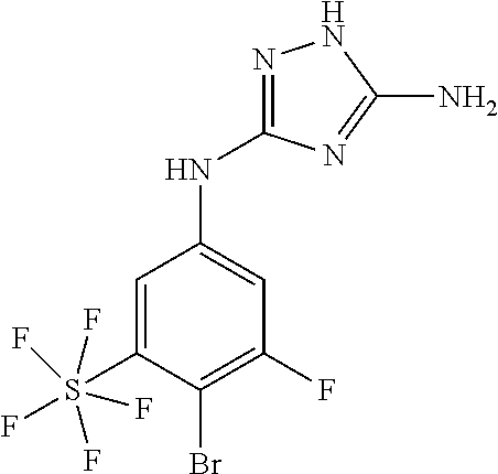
C1=C(S(F)(F)(F)(F)F)C(Br)=C(F)C=C1NC1=NNC(N)=N1
